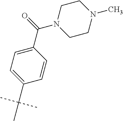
C1=C(C(=O)N2CCN(C)CC2)C=CC(C(C)(C)C)=C1
